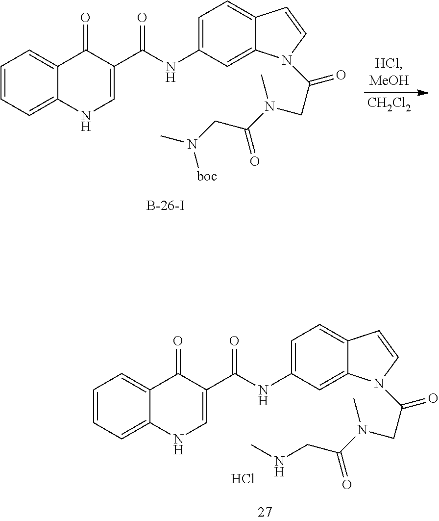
C1=CC=C2C(=C1)C(=O)C(C(NC1=CC=C3C(=C1)N(C(=O)CN(C(CN(C)[boc])=O)C)C=C3)=O)=CN2.[CH2Cl2].C1=CC=C2C(=C1)C(=O)C(C(NC1=CC=C3C(=C1)N(C(=O)CN(C(CNC)=O)C)C=C3)=O)=CN2.Cl
